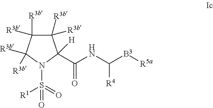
C1([R3b])([R3b])C([R3b])([R3b])C([R3b])([R3b])N(S(=O)(=O)[R1])C1(C(NC([B3][R5a])[R4])=O)[H]
